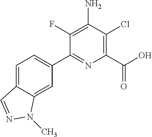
C1(C2=CC=C3C(=C2)N(C)N=C3)=NC(C(O)=O)=C(Cl)C(N)=C1F
